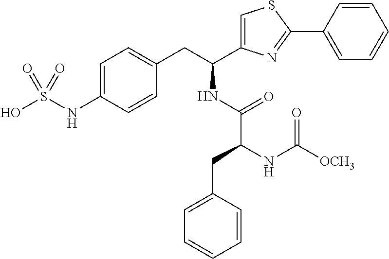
C1=C(NS(O)(=O)=O)C=CC(CC(NC(=O)C(NC([OCH3])=O)CC2=CC=CC=C2)C2=CSC(C3=CC=CC=C3)=N2)=C1
